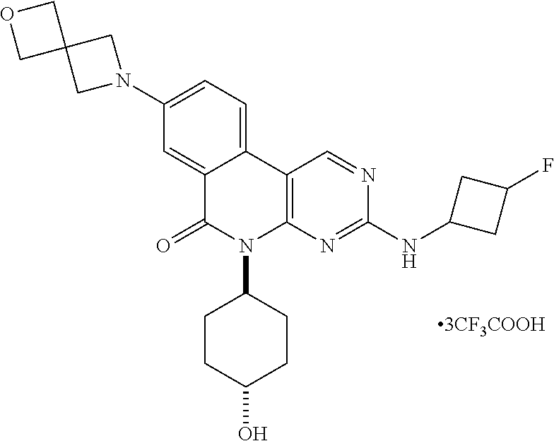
N1(C2=CC=C3C(=C2)C(=O)N(C2CCC(O)CC2)C2=C3C=NC(NC3CC(F)C3)=N2)CC2(C1)COC2
